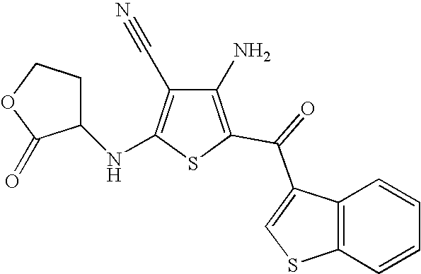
C1(N)=C(C(=O)C2=CSC3=C2C=CC=C3)SC(NC2CCOC2=O)=C1C#N
